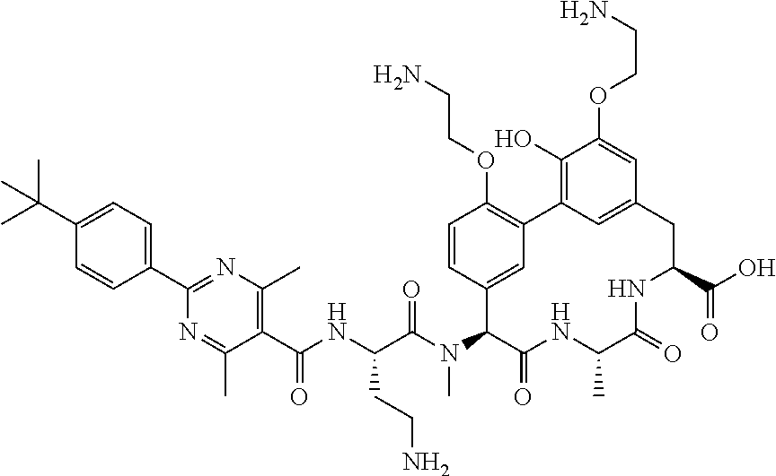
C(C(N(C)C1C(=O)NC(C)C(=O)NC(C(=O)O)CC2=CC(=C(O)C(OCCN)=C2)C2=C(OCCN)C=CC1=C2)=O)(NC(C1=C(C)N=C(C2=CC=C(C(C)(C)C)C=C2)N=C1C)=O)CCN
